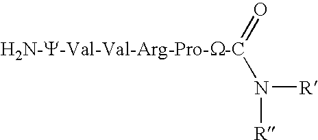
O=[H2N-Y-Val-Val-Arg-Pro-W-C]N([R])[R]
